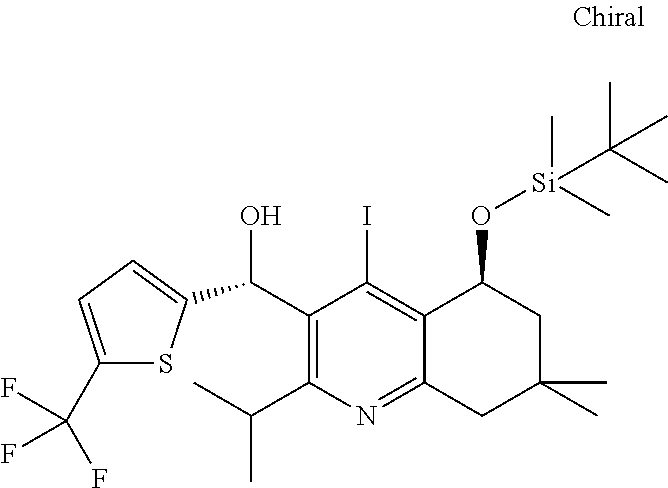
C(C1=CC=C(C(F)(F)F)S1)(C1=C(C(C)C)N=C2C(=C1I)C(O[Si](C)(C)C(C)(C)C)CC(C)(C)C2)O
